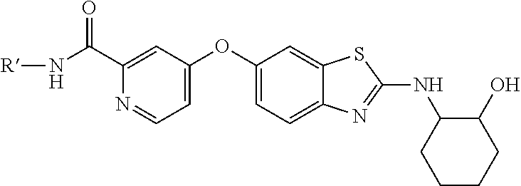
C1(OC2=CC=NC(C(N[R])=O)=C2)=CC=C2C(=C1)SC(NC1C(O)CCCC1)=N2
